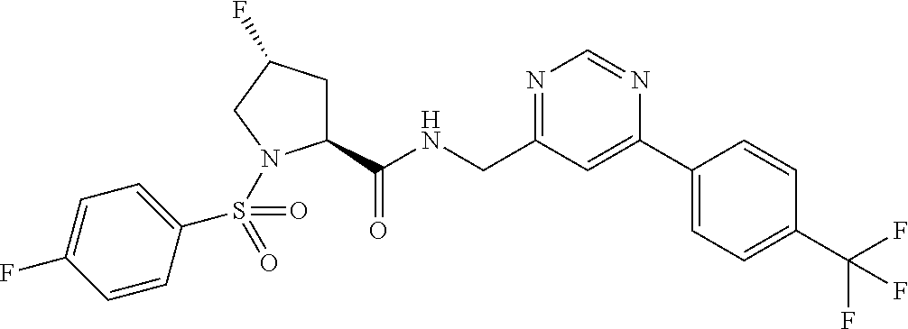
C1(C(NCC2=NC=NC(C3=CC=C(C(F)(F)F)C=C3)=C2)=O)CC(F)CN1S(C1=CC=C(F)C=C1)(=O)=O
